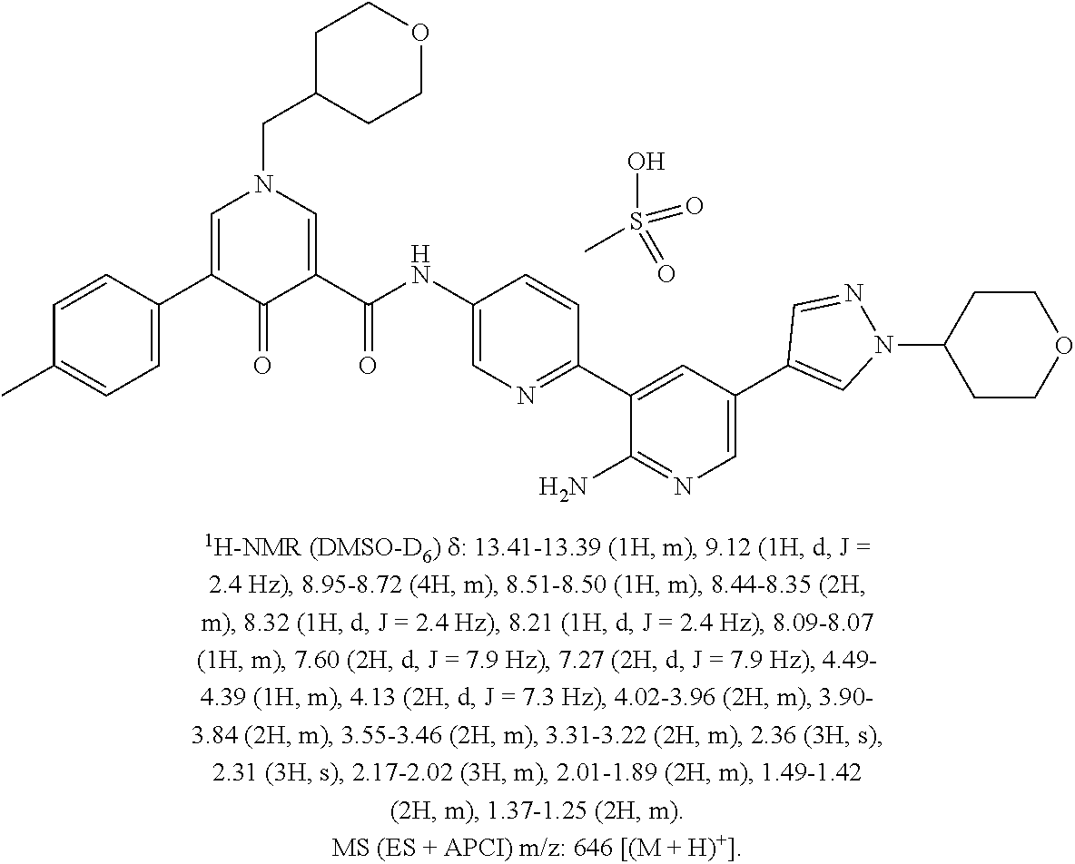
C1=C(C2=CN(CC3CCOCC3)C=C(C(NC3=CN=C(C4=CC(C5=CN(C6CCOCC6)N=C5)=CN=C4N)C=C3)=O)C2=O)C=CC(C)=C1.CS(O)(=O)=O
